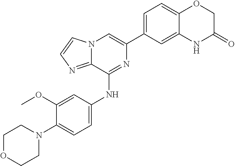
C1(C2=CC=C3C(=C2)NC(=O)CO3)=CN2C(=NC=C2)C(NC2=CC=C(N3CCOCC3)C(OC)=C2)=N1
